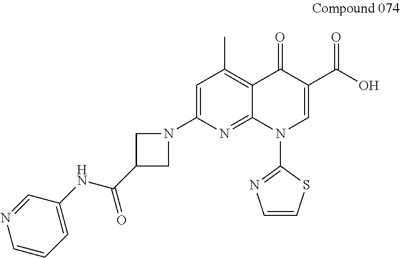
N1=CC(NC(C2CN(C3=CC(C)=C4C(=N3)N(C3=NC=CS3)C=C(C(O)=O)C4=O)C2)=O)=CC=C1
